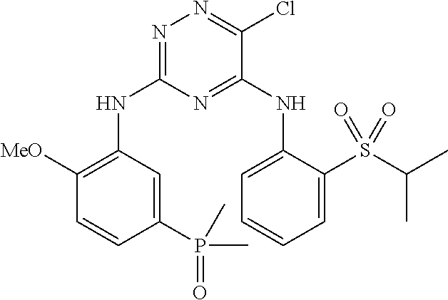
C1(P(C)(C)=O)=CC(NC2=NN=C(Cl)C(NC3=CC=CC=C3S(C(C)C)(=O)=O)=N2)=C([MeO])C=C1
